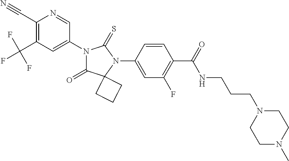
C1(C#N)=C(C(F)(F)F)C=C(N2C(=O)C3(N(C4=CC(F)=C(C(NCCCN5CCN(C)CC5)=O)C=C4)C2=S)CCC3)C=N1
